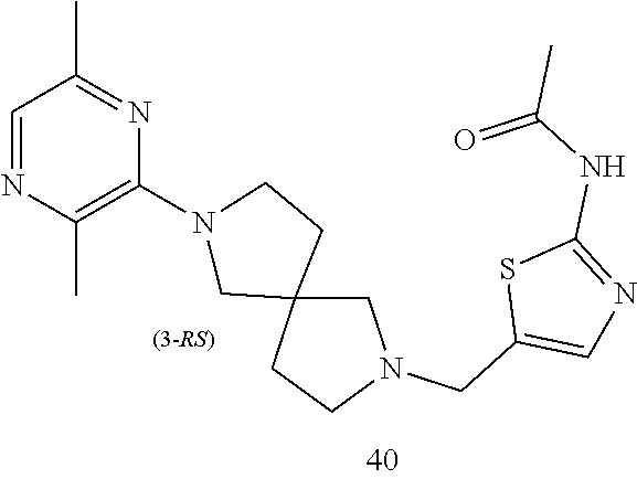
C1=NC(C)=C(N2CC3(CN(CC4=CN=C(NC(C)=O)S4)CC3)CC2)N=C1C
